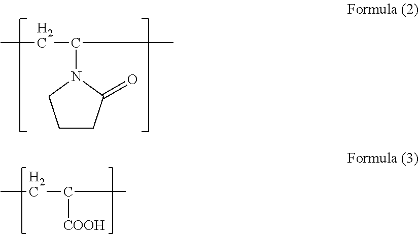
C1CC(=O)N(C(C)CC)C1.CCC(C)[COOH]
